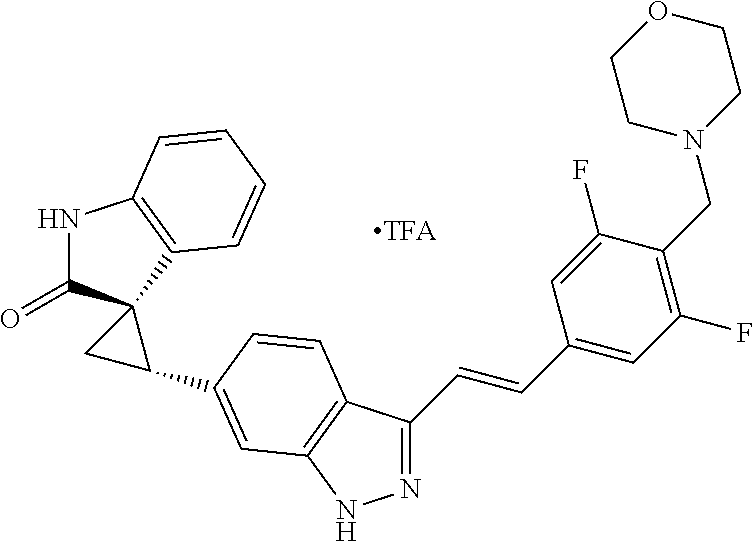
N1=C(C=CC2=CC(F)=C(CN3CCOCC3)C(F)=C2)C2=C(N1)C=C(C1C3(C(=O)NC4=C3C=CC=C4)C1)C=C2
